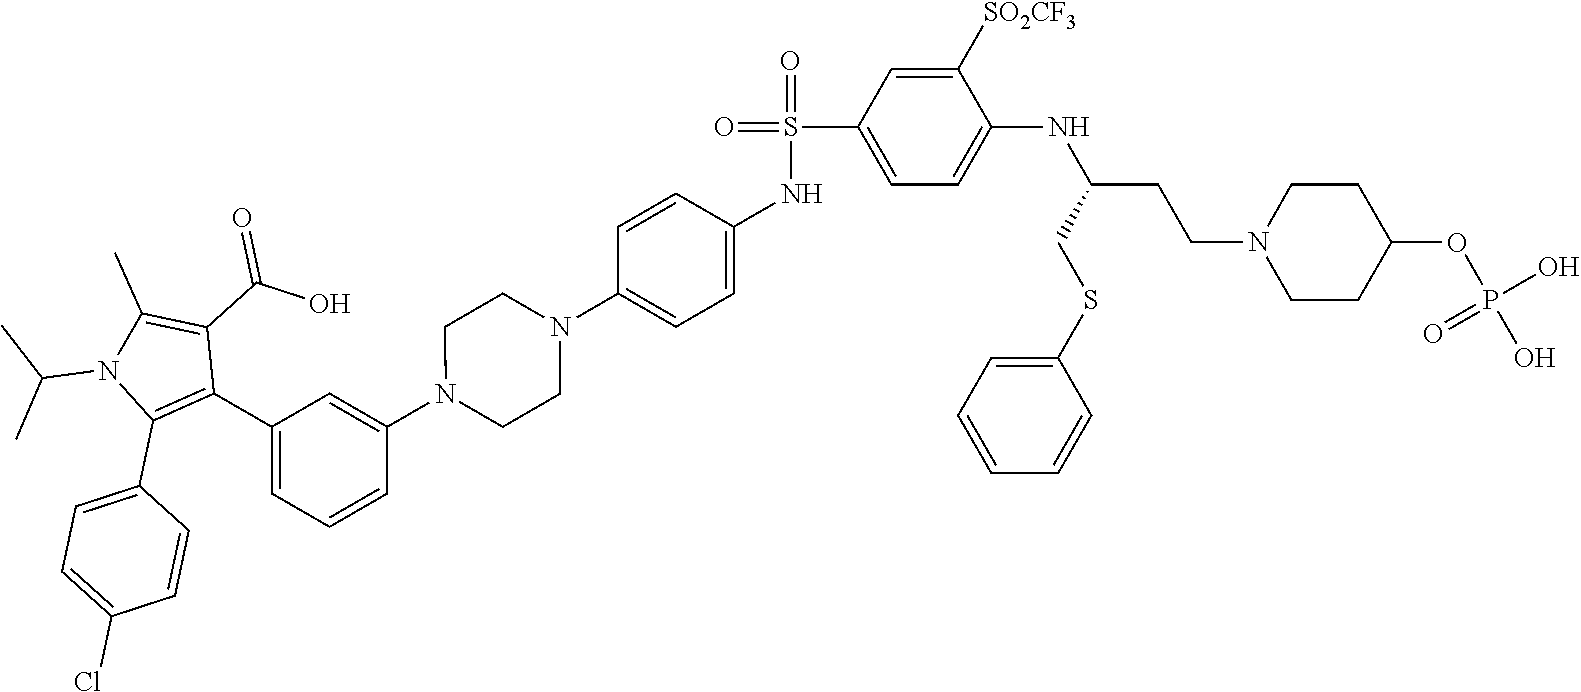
C1(N2CCN(C3=CC=C(NS(=O)(C4=CC=C(NC(CCN5CCC(OP(O)(O)=O)CC5)CSC5=CC=CC=C5)C([SO2CF3])=C4)=O)C=C3)CC2)=CC(C2=C(C3=CC=C(Cl)C=C3)N(C(C)C)C(C)=C2C(O)=O)=CC=C1
